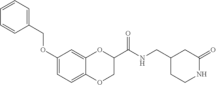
C12=CC=C(OCC3=CC=CC=C3)C=C1OC(C(NCC1CCNC(=O)C1)=O)CO2
